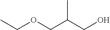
CCOCC(CO)C
